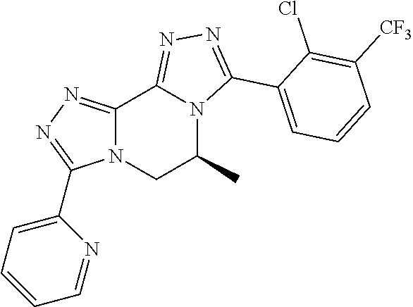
C12=NN=C(C3=CC=CC=N3)N1CC(C)N1C2=NN=C1C1=CC=CC([CF3])=C1Cl
